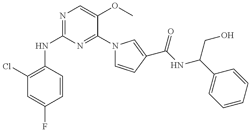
N(C1=NC=C(OC)C(N2C=CC(C(NC(C3=CC=CC=C3)CO)=O)=C2)=N1)C1=C(Cl)C=C(F)C=C1
